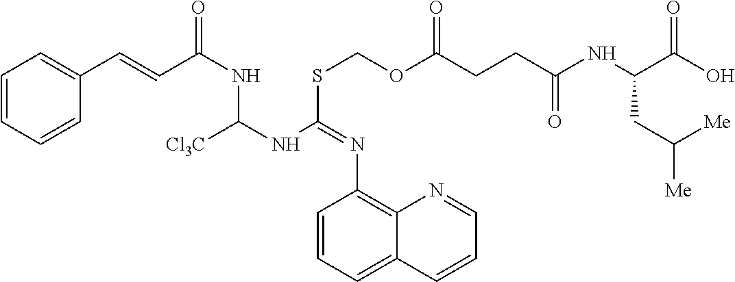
C1=CC=CC(C=CC(NC(NC(SCOC(CCC(NC(C(O)=O)CC([Me])[Me])=O)=O)=NC2=C3C(=CC=C2)C=CC=N3)[Cl3C])=O)=C1
